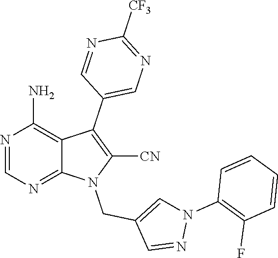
N1=CN=C2C(=C1N)C(C1=CN=C([CF3])N=C1)=C([CN])N2CC1=CN(C2=C(F)C=CC=C2)N=C1
